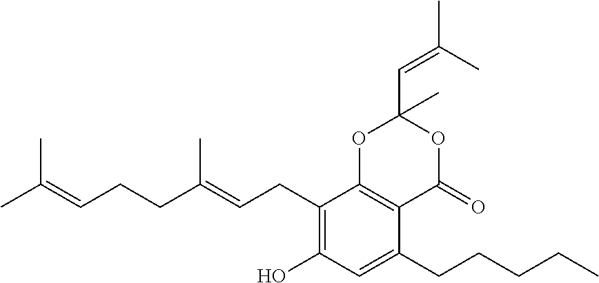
CC(=CCCC(=CCC1=C(O)C=C(CCCCC)C2=C1OC(C=C(C)C)(C)OC2=O)C)C
